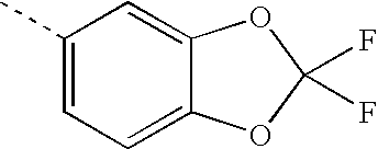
C1(C)=CC=C2C(=C1)OC(F)(F)O2
